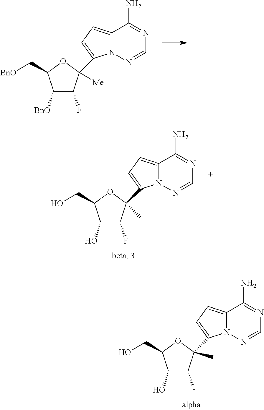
C1([BnO])C(F)C([Me])(C2=CC=C3N2N=CN=C3N)OC1C[BnO].C1(O)C(F)C(C)(C2=CC=C3N2N=CN=C3N)OC1CO.C1(O)C(F)C(C)(C2=CC=C3N2N=CN=C3N)OC1CO
